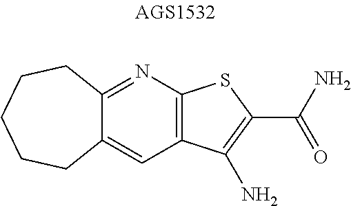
C12=CC3=C(N=C1CCCCC2)SC(C(N)=O)=C3N
